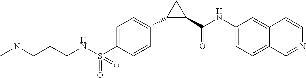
C(NS(C1=CC=C(C2C(C(NC3=CC=C4C(=C3)C=CN=C4)=O)C2)C=C1)(=O)=O)CCN(C)C
